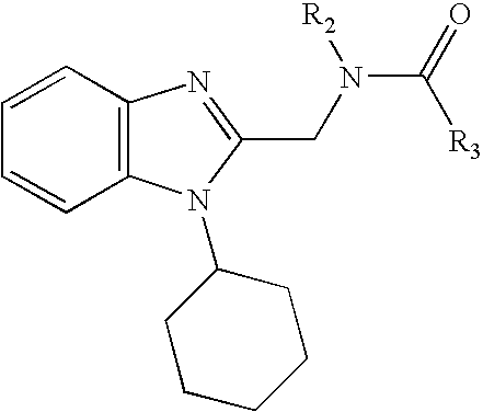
C1=CC2=C(C=C1)N(C1CCCCC1)C(CN(C(=O)[R3])[R2])=N2
